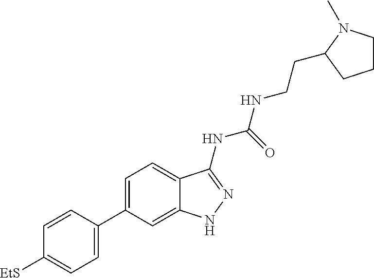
C1=CC(C2=CC=C3C(=C2)NN=C3NC(NCCC2N(C)CCC2)=O)=CC=C1[EtS]
